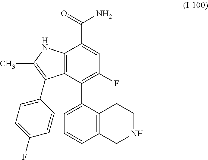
C12=C(C(C3=CC=CC4=C3CCNC4)=C(F)C=C1C(N)=O)C(C1=CC=C(F)C=C1)=C(C)N2
